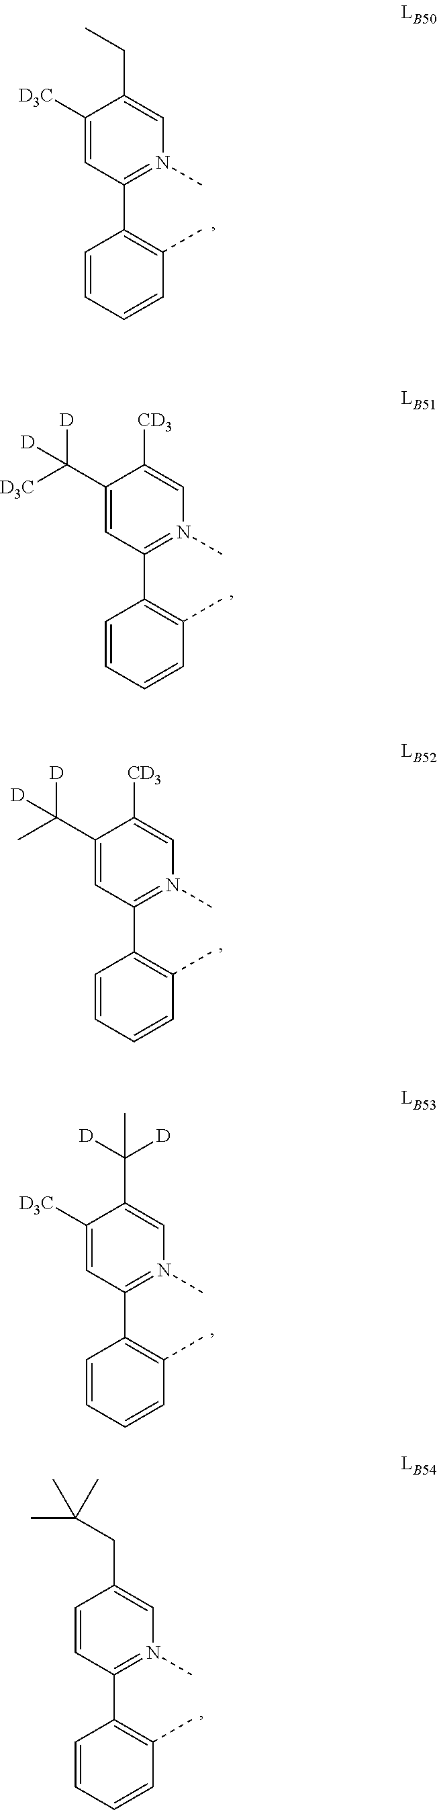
C1([D3C])=CC(C2=C(C)C=CC=C2)=N(C)C=C1CC.C1(C([D3C])([D])[D])=CC(C2=C(C)C=CC=C2)=N(C)C=C1[CD3].C1(C(C)([D])[D])=CC(C2=C(C)C=CC=C2)=N(C)C=C1[CD3].C1([D3C])=CC(C2=C(C)C=CC=C2)=N(C)C=C1C([D])([D])C.C1=CC(C2=C(C)C=CC=C2)=N(C)C=C1CC(C)(C)C
